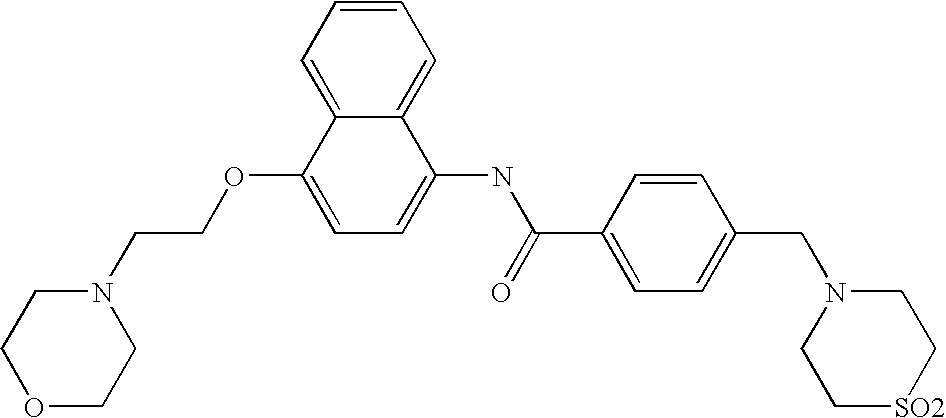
C1=CC=C2C(=C1)C(NC(C1=CC=C(CN3CC[SO2]CC3)C=C1)=O)=CC=C2OCCN1CCOCC1
